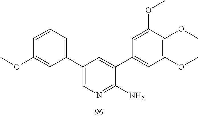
O(C)C1=C(OC)C=C(C2=CC(C3=CC=CC(OC)=C3)=CN=C2N)C=C1OC
